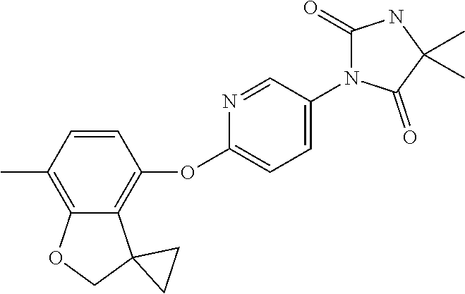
C1(OC2=CC=C(N3C(=O)NC(C)(C)C3=O)C=N2)=C2C(=C(C)C=C1)OCC21CC1
